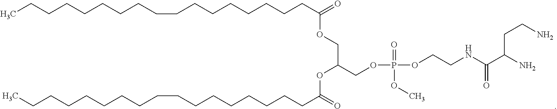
CCCCCCCCCCCCCCCCCC(=O)OCC(COP(=O)(OCCNC(=O)C(N)CCN)OC)OC(=O)CCCCCCCCCCCCCCCCC
